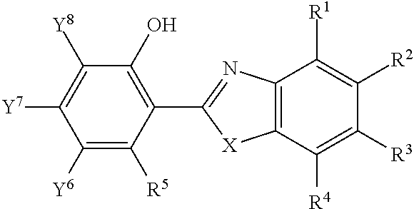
C1([Y7])=C([Y8])C(O)=C(C2=NC3=C(C([R4])=C([R3])C([R2])=C3[R1])[X]2)C([R5])=C1[Y6]
